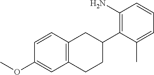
O(C1=CC2=C(C=C1)CC(C1=C(N)C=CC=C1C)CC2)C
